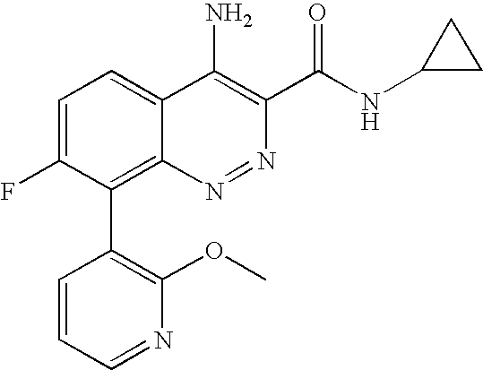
C1=C(F)C(C2=C(OC)N=CC=C2)=C2C(=C1)C(N)=C(C(NC1CC1)=O)N=N2
